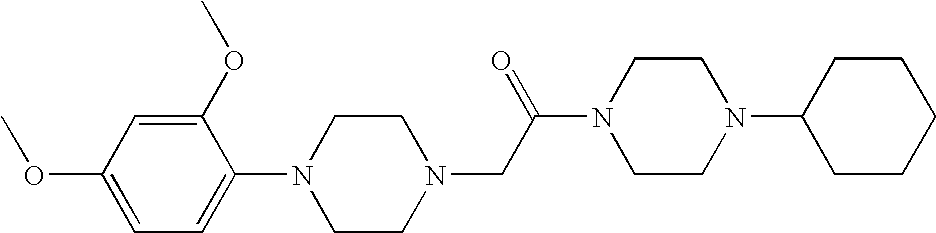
C1(OC)=CC(OC)=CC=C1N1CCN(CC(N2CCN(C3CCCCC3)CC2)=O)CC1
